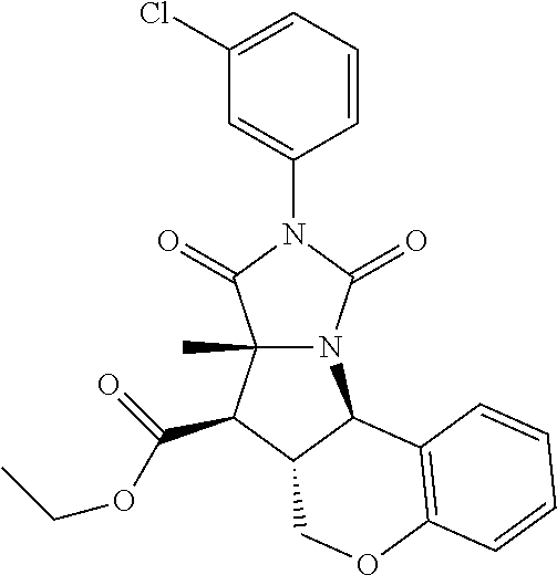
C1=C(Cl)C=C(N2C(=O)N3C(C)(C2=O)C(C(OCC)=O)C2C3C3=C(OC2)C=CC=C3)C=C1
